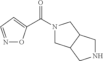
C(N1CC2C(C1)CNC2)(=O)C1=CC=NO1
